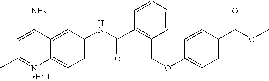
CC1=NC2=CC=C(NC(C3=C(COC4=CC=C(C(OC)=O)C=C4)C=CC=C3)=O)C=C2C(N)=C1.Cl
